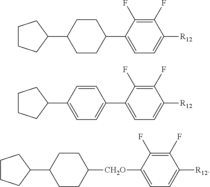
C1CC(C2CCCC2)CCC1[CH2O]C1=CC=C([R12])C(F)=C1F.C1CC(C2CCCC2)CCC1C1=CC=C([R12])C(F)=C1F.C1=CC(C2CCCC2)=CC=C1C1=CC=C([R12])C(F)=C1F
